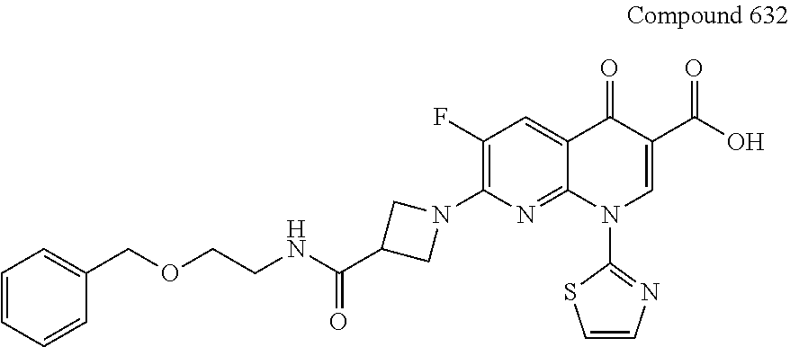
C1(N2CC(C(NCCOCC3=CC=CC=C3)=O)C2)=C(F)C=C2C(=N1)N(C1=NC=CS1)C=C(C(O)=O)C2=O
